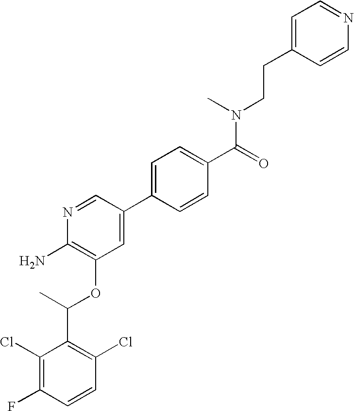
C1(Cl)=C(F)C=CC(Cl)=C1C(C)OC1=C(N)N=CC(C2=CC=C(C(=O)N(C)CCC3=CC=NC=C3)C=C2)=C1
